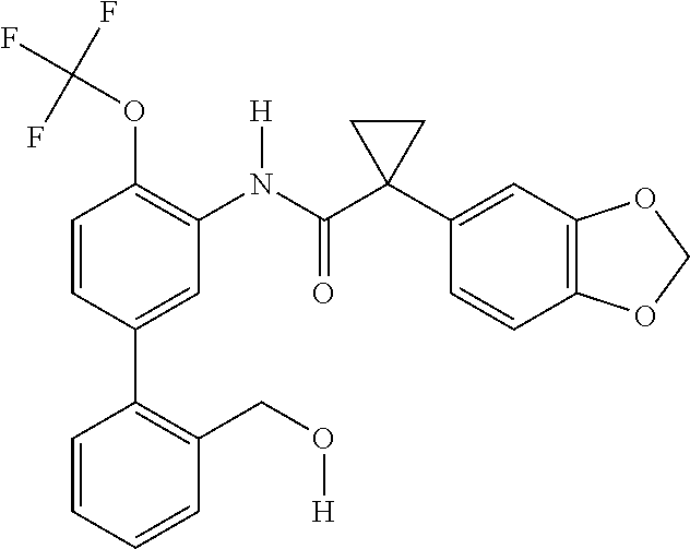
C1=C(C2=C(CO[H])C=CC=C2)C=CC(OC(F)(F)F)=C1N(C(C1(C2=CC3=C(C=C2)OCO3)CC1)=O)[H]
